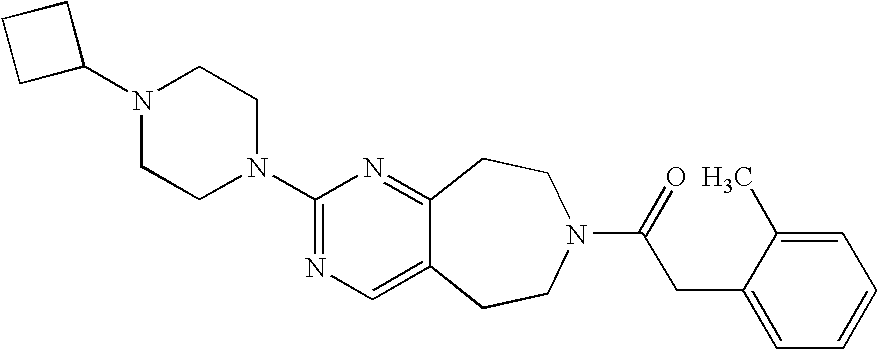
N1(C2CCC2)CCN(C2=NC=C3C(=N2)CCN(C(=O)CC2=CC=CC=C2C)CC3)CC1
